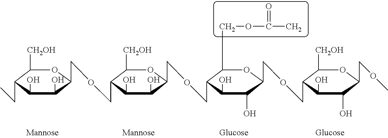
C(C1C([CH2OH])OC(COCC2C([CH2OH])OC(COCC3C(COC(C)=O)OC(COCC4C([CH2OH])OC(COC)C(O)C4O)C(O)C3O)C(O)C2O)C(O)C1O)C
